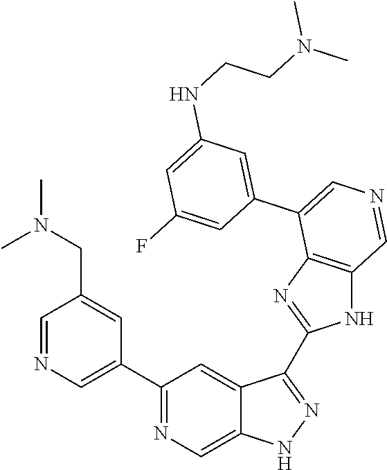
C1(C2=CN=CC(CN(C)C)=C2)=NC=C2C(=C1)C(C1=NC3=C(N1)C=NC=C3C1=CC(NCCN(C)C)=CC(F)=C1)=NN2
